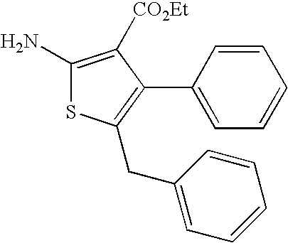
NC1=C([CO2Et])C(C2=CC=CC=C2)=C(CC2=CC=CC=C2)S1
